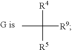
[R4]C([R5])([R9])C
